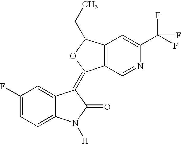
C1(F)=CC=C2C(=C1)C(=C1C3=C(C(CC)O1)C=C(C(F)(F)F)N=C3)C(=O)N2[H]
